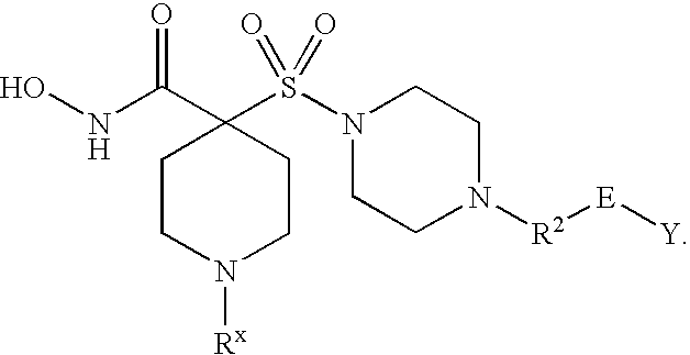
C1CN([Rx])CCC1(C(NO)=O)S(N1CCN([R2][E][Y])CC1)(=O)=O
